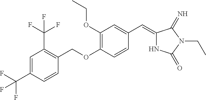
O(C1=C(OCC2=C(C(F)(F)F)C=C(C(F)(F)F)C=C2)C=CC(C=C2NC(=O)N(CC)C2=N)=C1)CC
